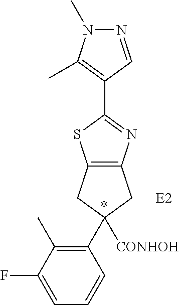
C12=C(CC([CONHOH])(C3=C(C)C(F)=CC=C3)C1)N=C(C1=C(C)N(C)N=C1)S2.*.[E2]
